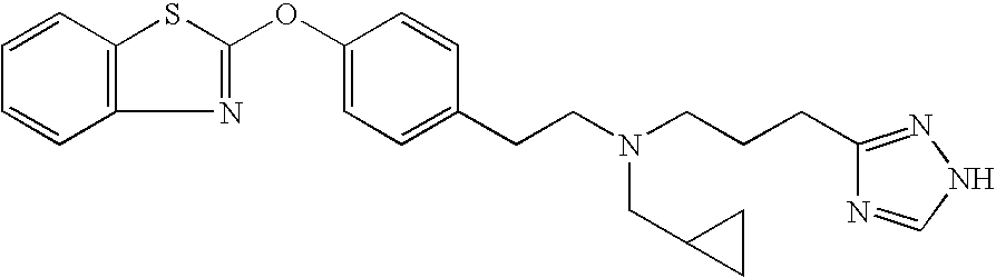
C12=C(C=CC=C1)SC(OC1=CC=C(CCN(CCCC3=NNC=N3)CC3CC3)C=C1)=N2
